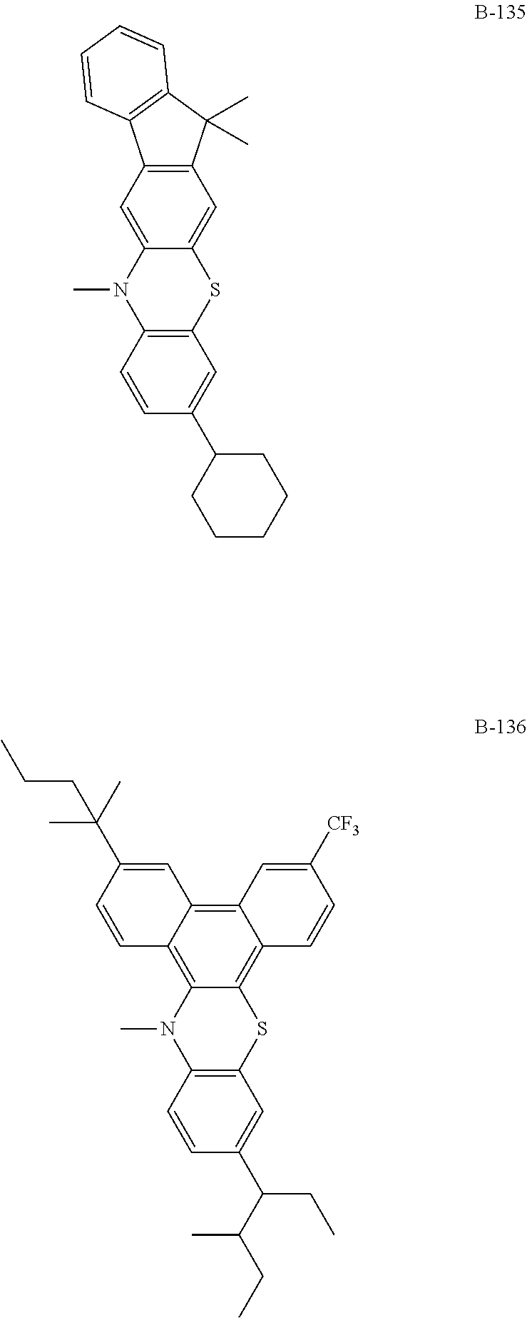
C12=C(SC3=CC4=C(C=C3N1C)C1=C(C4(C)C)C=CC=C1)C=C(C1CCCCC1)C=C2.C12=C(SC3=C4C(=C5C(=C3N1C)C=CC(C(CCC)(C)C)=C5)C=C([CF3])C=C4)C=C(C(C(CC)C)CC)C=C2
